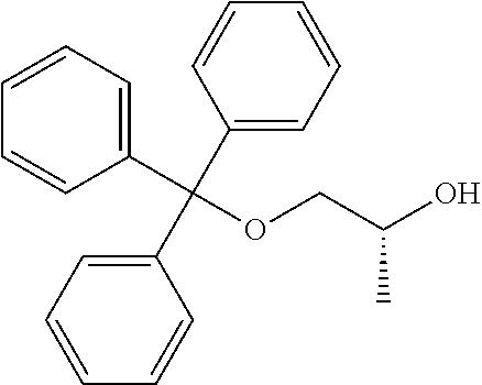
C1(C(C2=CC=CC=C2)(C2=CC=CC=C2)OCC(O)C)=CC=CC=C1
